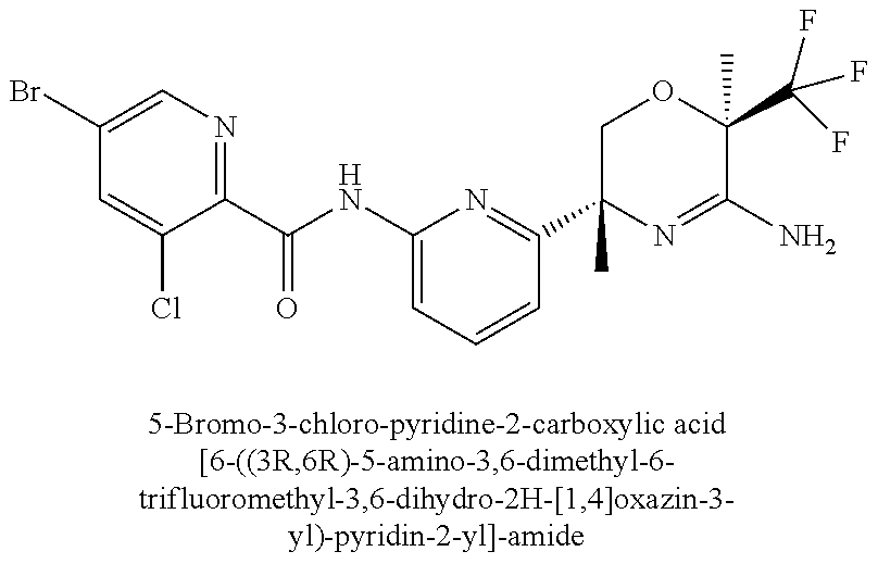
C1(Br)=CN=C(C(NC2=CC=CC(C3(C)N=C(N)C(C(F)(F)F)(C)OC3)=N2)=O)C(Cl)=C1
